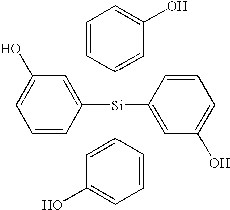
C1=CC([Si](C2=CC(O)=CC=C2)(C2=CC(O)=CC=C2)C2=CC(O)=CC=C2)=CC(O)=C1
